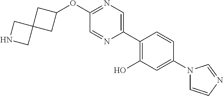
O(C1=NC=C(C2=C(O)C=C(N3C=CN=C3)C=C2)N=C1)C1CC2(C1)CNC2
